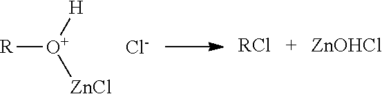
[R][O+]([ZnCl])[H].[Cl-].[RCl].[ZnOHCl]
